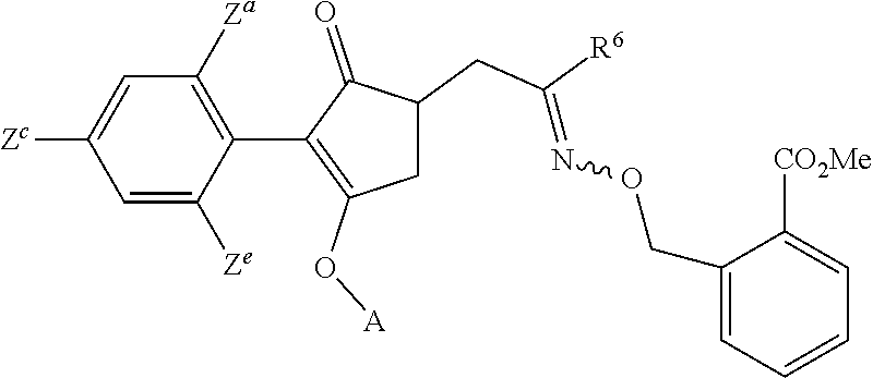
C1=C([Ze])C(C2=C(O[A])CC(CC([R6])=NOCC3=CC=CC=C3[CO2Me])C2=O)=C([Za])C=C1[Zc]
